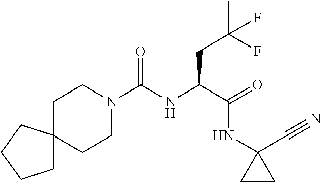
C1C2(CCN(C(NC(C(=O)NC3(C#N)CC3)CC(F)(C)F)=O)C1)CCCC2
